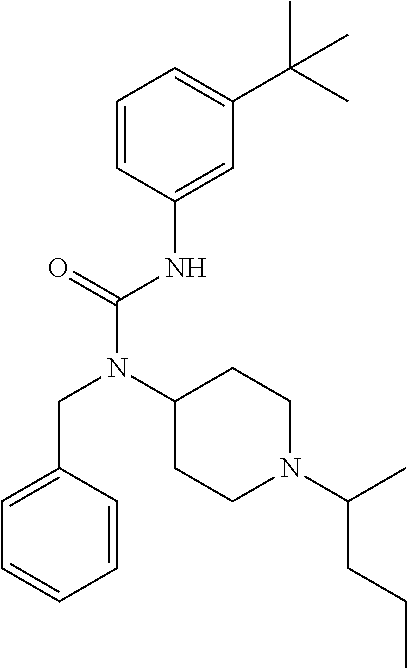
C1=CC(NC(N(C2CCN(C(C)CCC)CC2)CC2=CC=CC=C2)=O)=CC(C(C)(C)C)=C1
